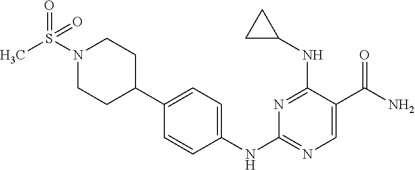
C1=CC(NC2=NC=C(C(N)=O)C(NC3CC3)=N2)=CC=C1C1CCN(S(C)(=O)=O)CC1
